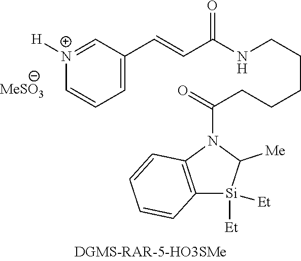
C1=C(C=CC(NCCCCCC(=O)N2C3=C([Si]([Et])([Et])C2[Me])C=CC=C3)=O)C=[N+]([H])C=C1
